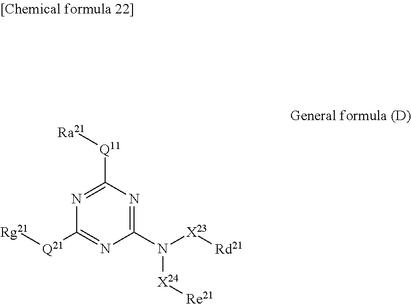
C1(N([X23][Rd21])[X24][Re21])=NC([Q11][Ra21])=NC([Q21][Rg21])=N1
